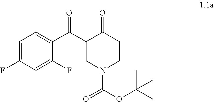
C1=C(F)C=C(F)C(C(C2CN(C(OC(C)(C)C)=O)CCC2=O)=O)=C1
